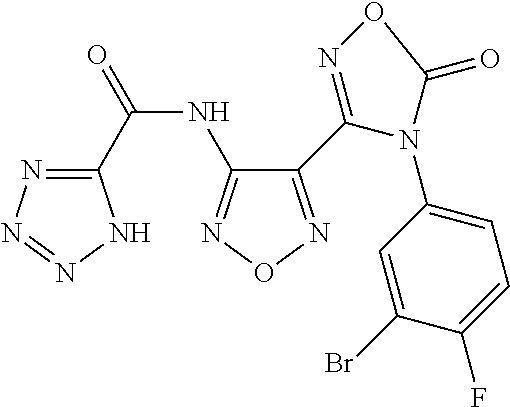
C1(C(NC2=NON=C2C2=NOC(=O)N2C2=CC=C(F)C(Br)=C2)=O)=NN=NN1
